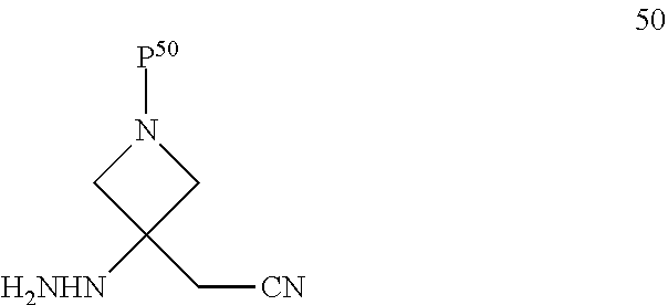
N1([P50])CC([H2NHN])(C[CN])C1
